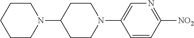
N1(C2CCN(C3=CN=C([NO2])C=C3)CC2)CCCCC1
